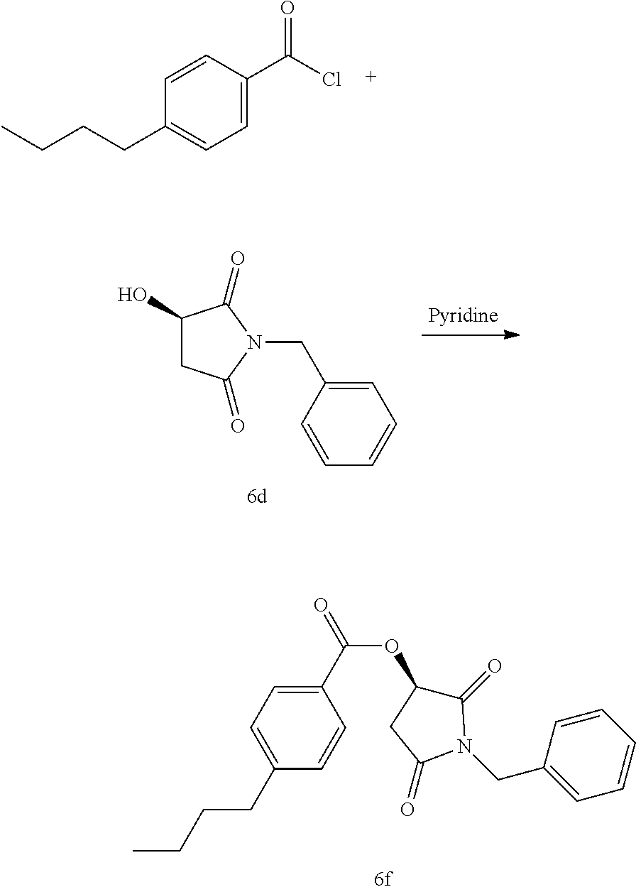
C1=CC(C(Cl)=O)=CC=C1CCCC.C1(O)CC(=O)N(CC2=CC=CC=C2)C1=O.C1(=O)C(OC(=O)C2=CC=C(CCCC)C=C2)CC(=O)N1CC1=CC=CC=C1
